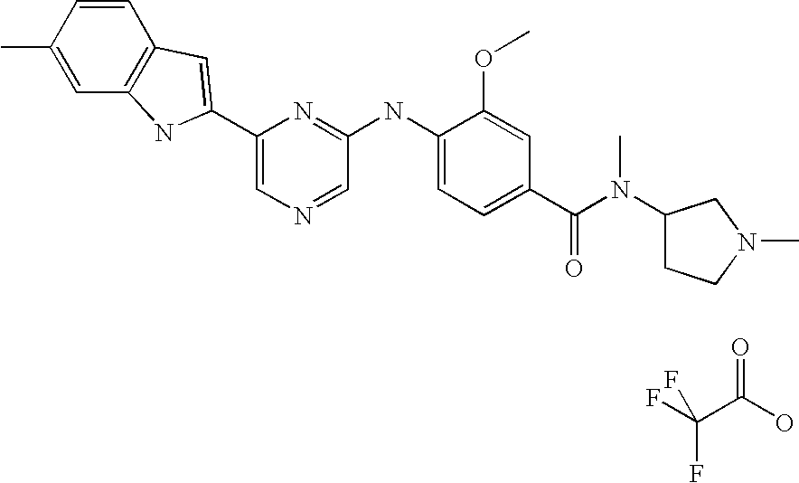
FC(C(O)=O)(F)F.C1=CC(C)=CC2=C1C=C(C1=CN=CC(NC3=CC=C(C(N(C)C4CCN(C)C4)=O)C=C3OC)=N1)N2
